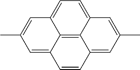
C1=C2C3=C4C(=C1)C=C(C)C=C4C=CC3=CC(C)=C2
